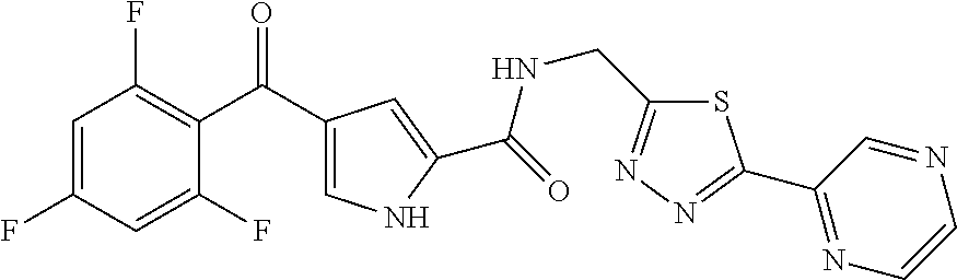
C1=C(F)C=C(F)C(C(C2=CNC(C(=O)NCC3=NN=C(C4=NC=CN=C4)S3)=C2)=O)=C1F
